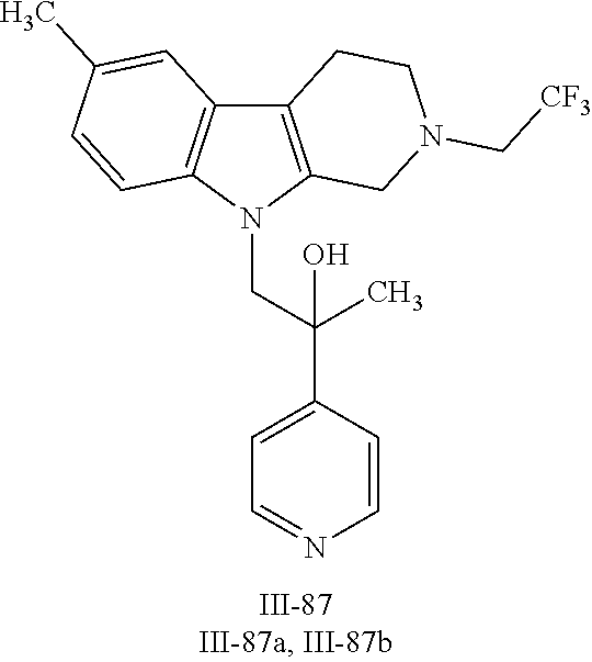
N1(CC(C2=CC=NC=C2)(C)O)C2=C(C3=C1C=CC(C)=C3)CCN(C[CF3])C2
